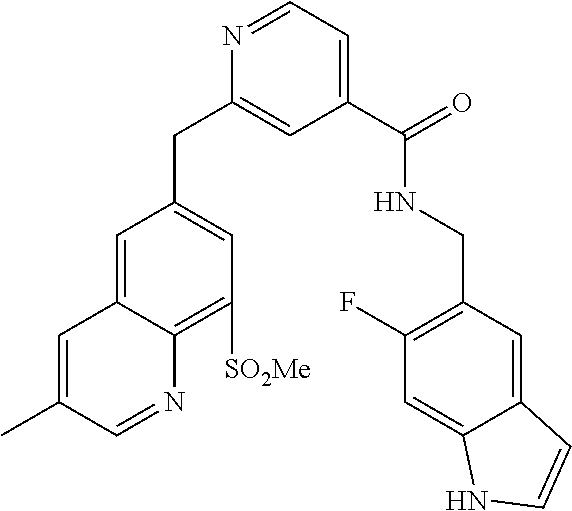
C1=C2C(=C([SO2Me])C=C1CC1=CC(C(=O)NCC3=C(F)C=C4C(=C3)C=CN4)=CC=N1)N=CC(C)=C2
